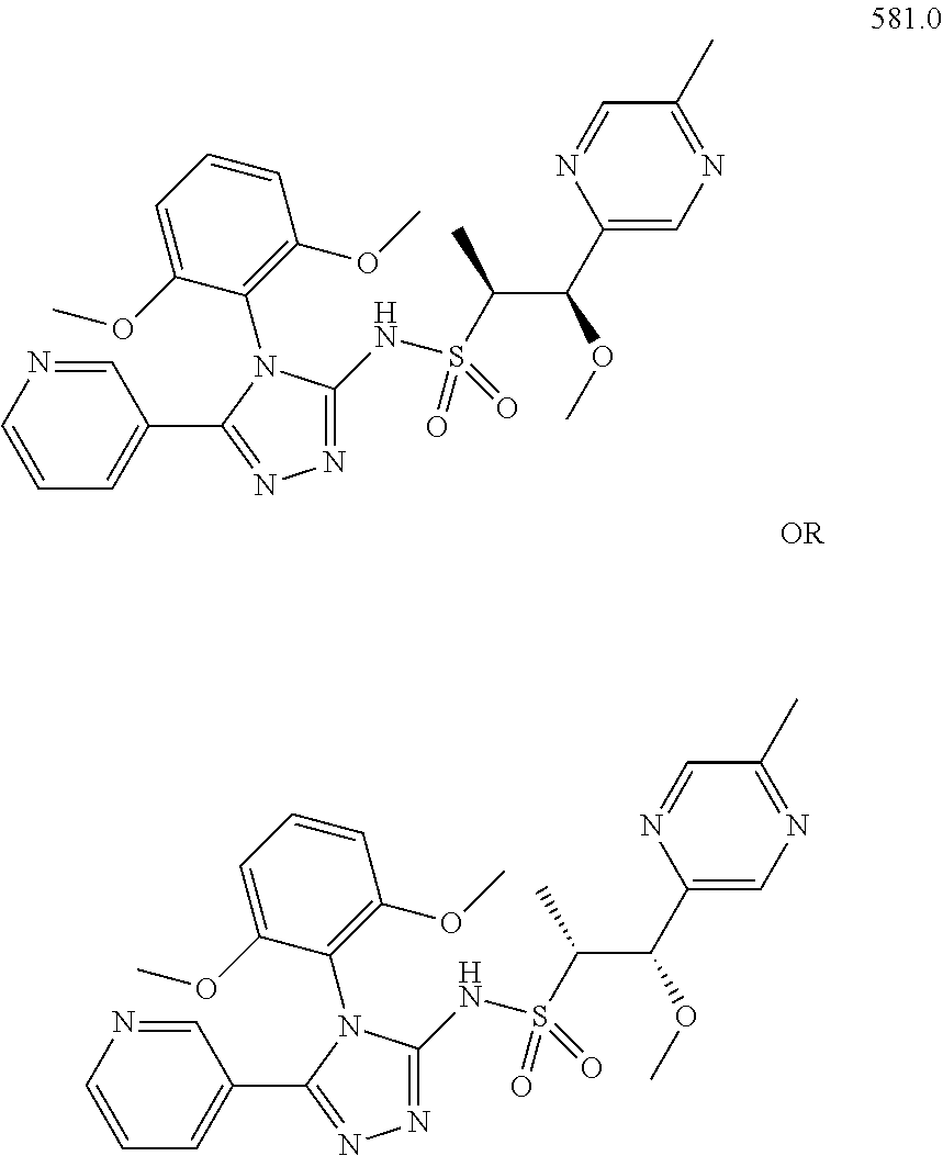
C1(N2C(NS(C(C(C3=CN=C(C)C=N3)OC)C)(=O)=O)=NN=C2C2=CC=CN=C2)=C(OC)C=CC=C1OC.C1(N2C(NS(C(C(C3=CN=C(C)C=N3)OC)C)(=O)=O)=NN=C2C2=CC=CN=C2)=C(OC)C=CC=C1OC
